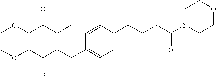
C1(=O)C(CC2=CC=C(CCCC(N3CCOCC3)=O)C=C2)=C(C)C(=O)C(OC)=C1OC
